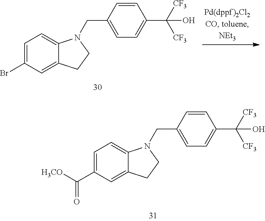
C1=C(Br)C=C2C(=C1)N(CC1=CC=C(C([CF3])([CF3])O)C=C1)CC2.C1=C(C(=O)[H3CO])C=C2C(=C1)N(CC1=CC=C(C([CF3])([CF3])O)C=C1)CC2
